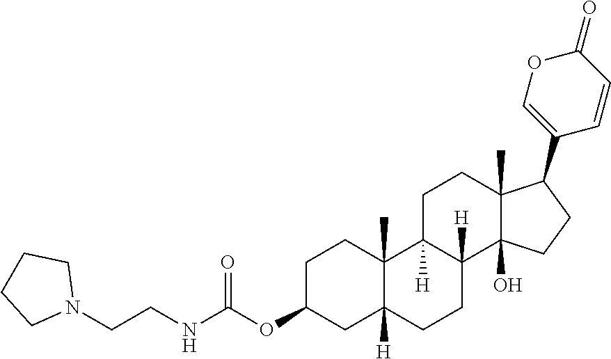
C1C(OC(NCCN2CCCC2)=O)CC2([H])C(C)(C1)C1([H])C([H])(CC2)C2(O)C(C)(CC1)C(C1=COC(=O)C=C1)CC2
